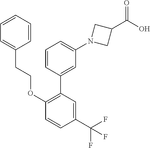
C1=CC(C2=C(OCCC3=CC=CC=C3)C=CC(C(F)(F)F)=C2)=CC(N2CC(C(O)=O)C2)=C1
